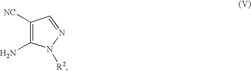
C1([NC])=C(N)N([R2])N=C1
